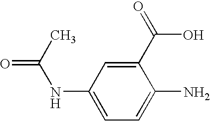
C1=C(N)C(C(=O)O)=CC(NC(=O)C)=C1
